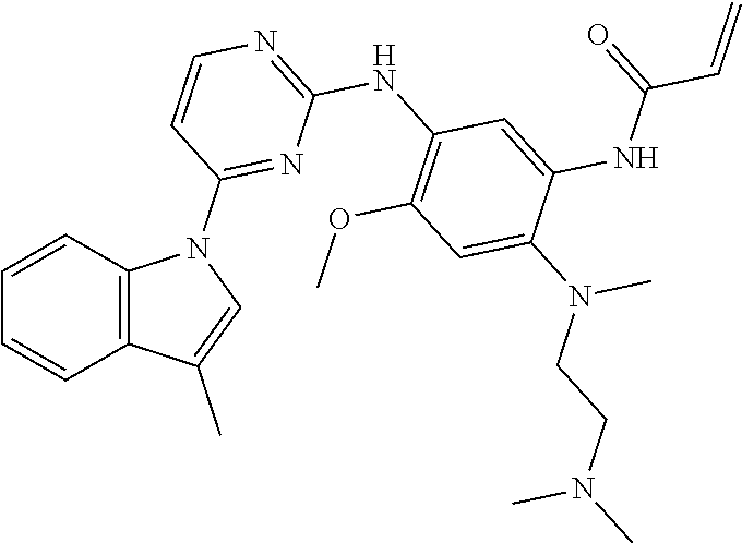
C1=CC2=C(C=C1)N(C1=NC(NC3=C(OC)C=C(N(C)CCN(C)C)C(NC(=O)C=C)=C3)=NC=C1)C=C2C
